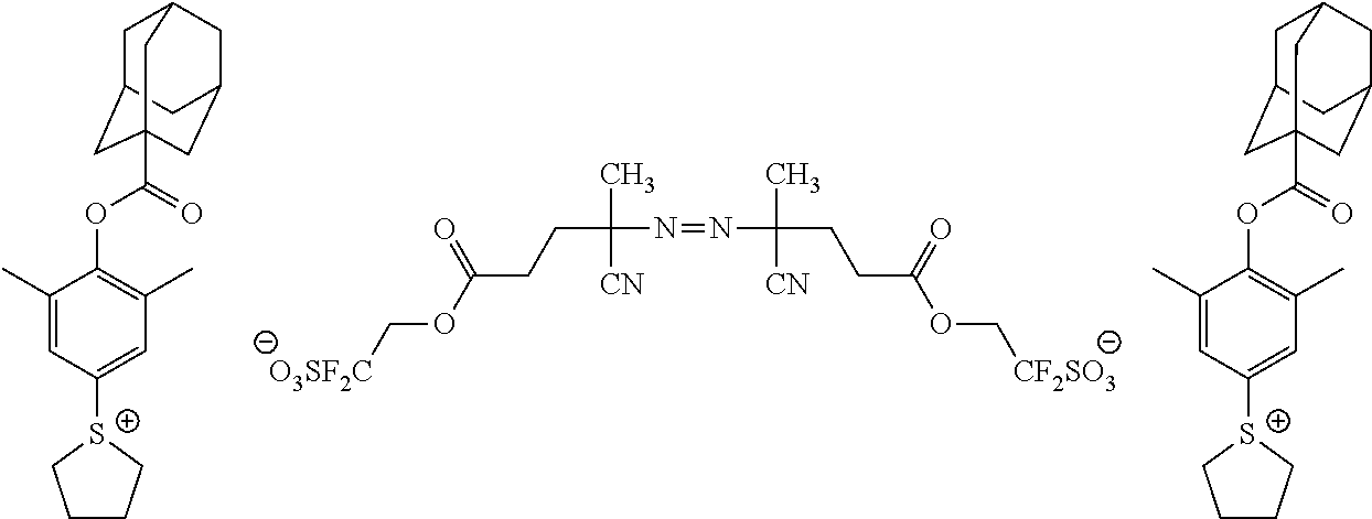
[O3SF2C]COC(CCC(N=NC(C)(CCC(OC[CF2SO3])=O)[CN])(C)[CN])=O.C1(C)=CC([S+]2CCCC2)=CC(C)=C1OC(=O)C12CC3CC(CC(C1)C3)C2.C1(C)=CC([S+]2CCCC2)=CC(C)=C1OC(=O)C12CC3CC(CC(C1)C3)C2
